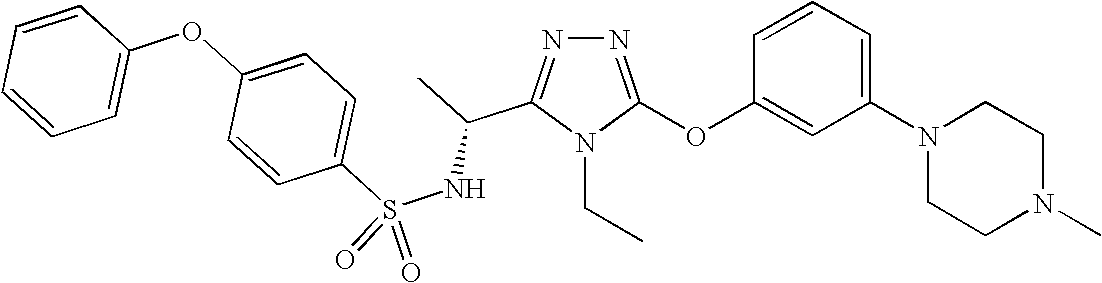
N1=C(OC2=CC(N3CCN(C)CC3)=CC=C2)N(CC)C(C(C)NS(C2=CC=C(OC3=CC=CC=C3)C=C2)(=O)=O)=N1
